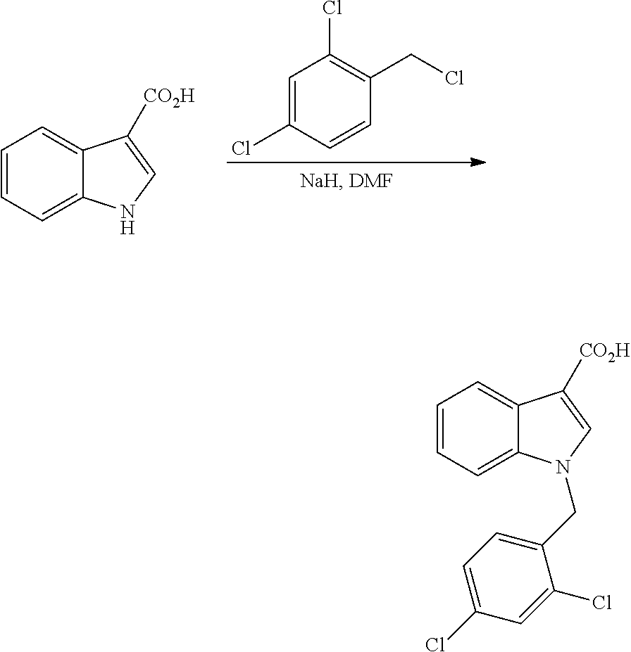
C1=CC=C2C(=C1)C([CO2H])=CN2CC1=CC=C(Cl)C=C1Cl.C1=CC=C2C(=C1)C([CO2H])=CN2.C1=C(Cl)C=CC(CCl)=C1Cl
